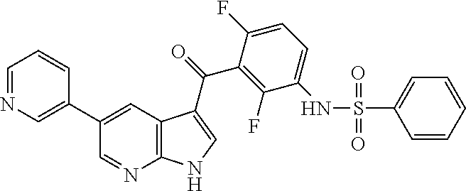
C1=NC=C(C2=CC3=C(N=C2)NC=C3C(C2=C(F)C(NS(C3=CC=CC=C3)(=O)=O)=CC=C2F)=O)C=C1
